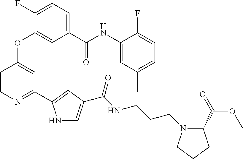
C1=C(C(NC2=CC(C)=CC=C2F)=O)C=C(OC2=CC(C3=CC(C(NCCCN4C(C(=O)OC)CCC4)=O)=CN3)=NC=C2)C(F)=C1
